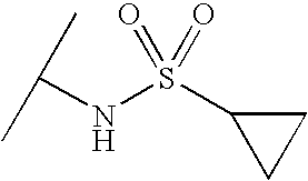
C(NS(=O)(C1CC1)=O)(C)C
